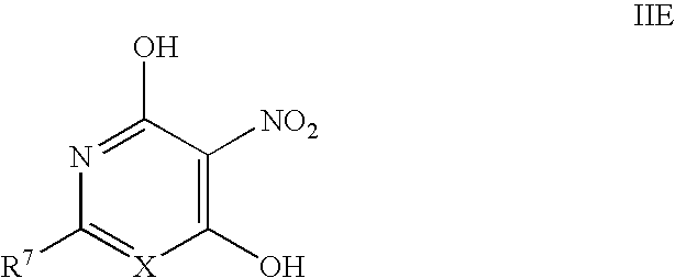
C1(O)=C([NO2])C(O)=NC([R7])=[X]1
